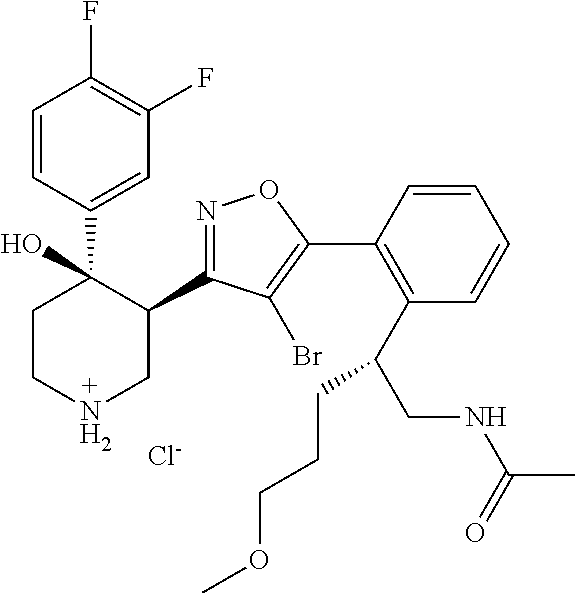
C1(C2=NOC(C3=C(C(CNC(C)=O)CCCOC)C=CC=C3)=C2Br)C(C2=CC(F)=C(F)C=C2)(O)CCNC1.[Cl-]
